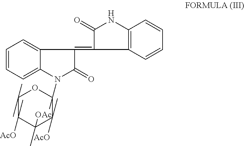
C1=CC=C2C(=C1)C(=C1C3=C(NC1=O)C=CC=C3)C(=O)N2C1(C)OC(C)(C)C(C)([AcO])C([OAc])(C)C1(C)[AcO]
